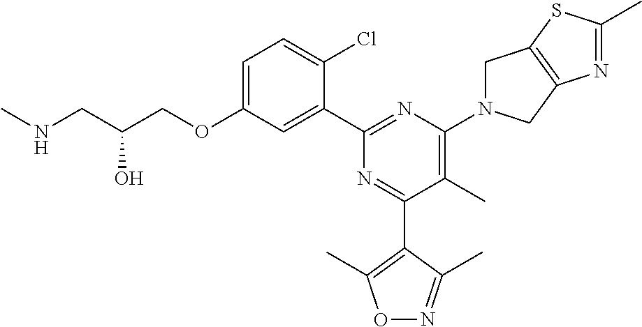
C1=C(OCC(CNC)O)C=C(C2=NC(N3CC4=C(C3)N=C(C)S4)=C(C)C(C3=C(C)ON=C3C)=N2)C(Cl)=C1
